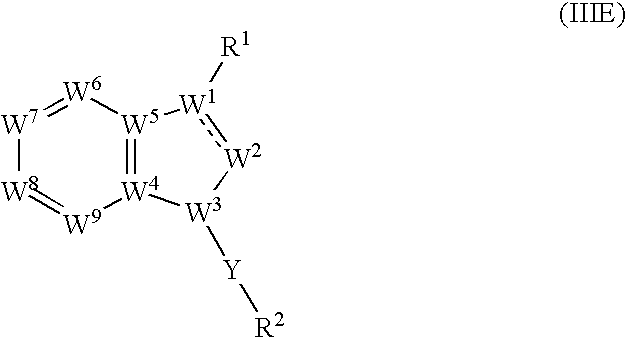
[W8]1=[W9][W4]2=[W5]([W6]=[W7]1)[W1]([R1]):[W2][W3]2[Y][R2]
